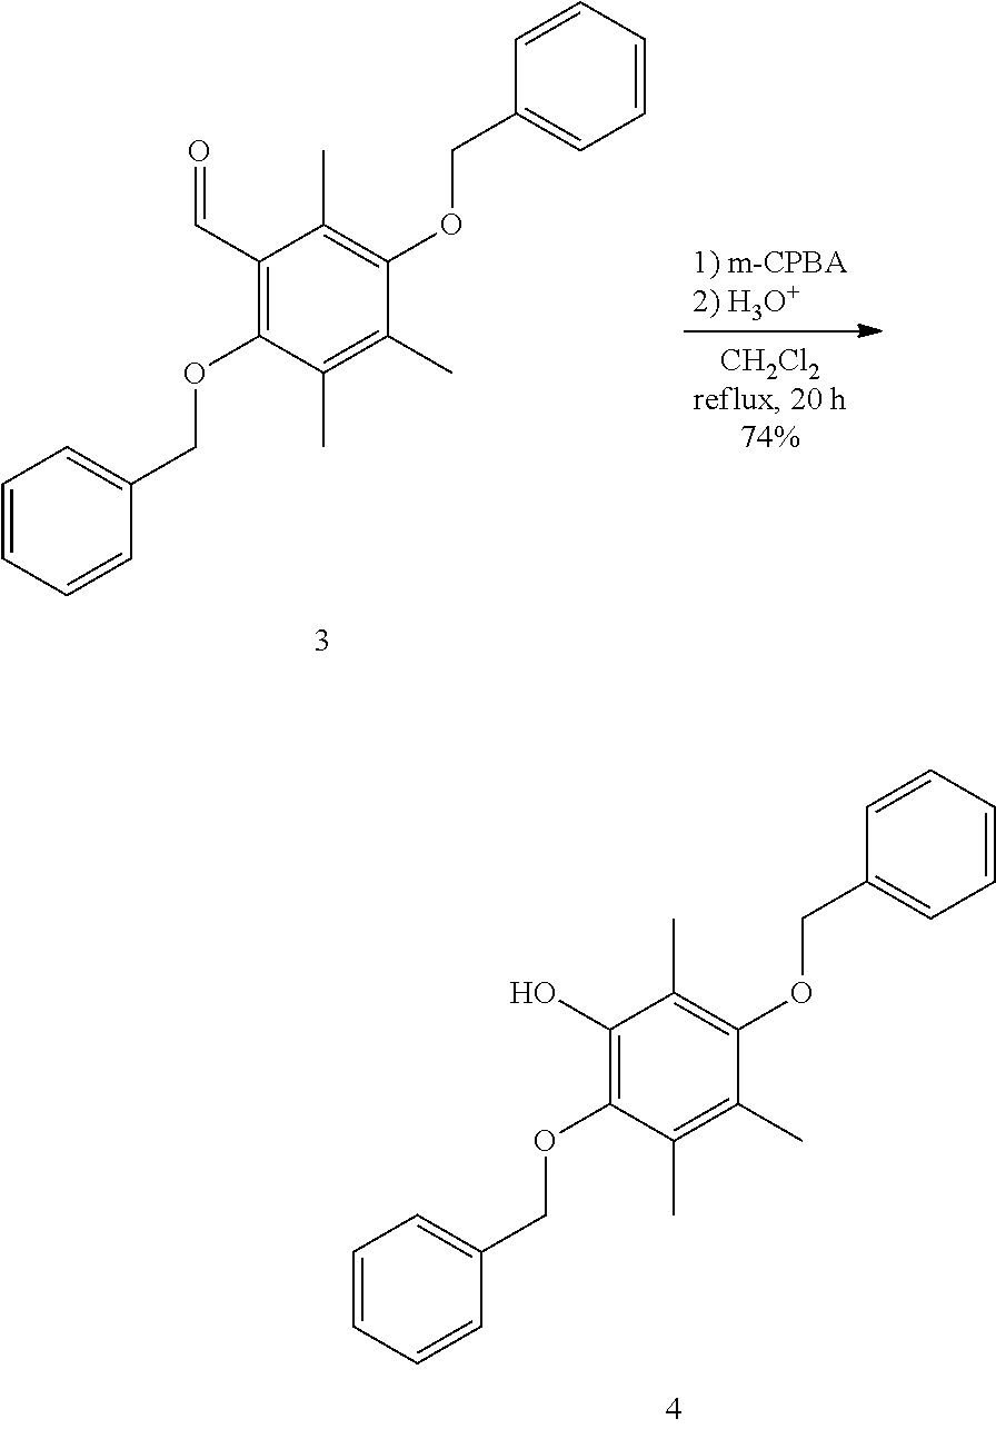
C1(O)=C(OCC2=CC=CC=C2)C(C)=C(C)C(OCC2=CC=CC=C2)=C1C.[1) m-CPBA2) H3O+].C1(C=O)=C(OCC2=CC=CC=C2)C(C)=C(C)C(OCC2=CC=CC=C2)=C1C
